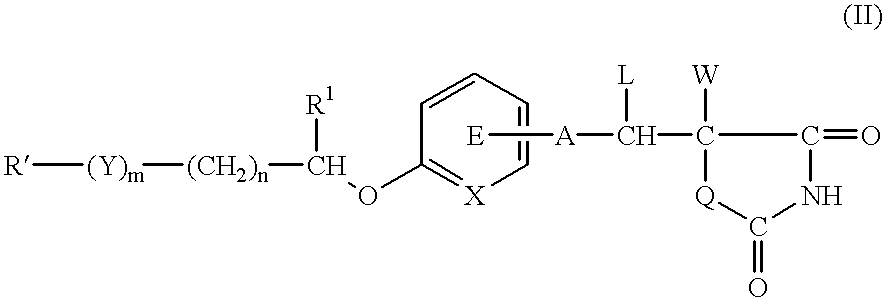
[R][(Y)m][(CH2)n]C(OC1=[X]C=CC=C1)[R1].[E][A]C(C1([W])[Q]C(=O)NC1=O)[L]
